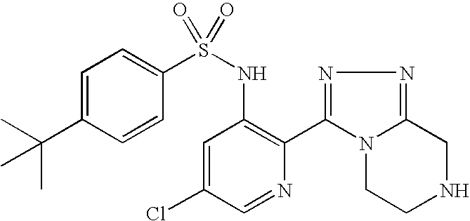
C1=C(C(C)(C)C)C=CC(S(NC2=C(C3=NN=C4N3CCNC4)N=CC(Cl)=C2)(=O)=O)=C1
